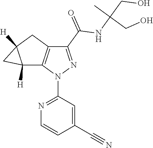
C1(C#N)=CC(N2N=C(C(=O)NC(CO)(C)CO)C3=C2C2([H])C([H])(C3)C2)=NC=C1
